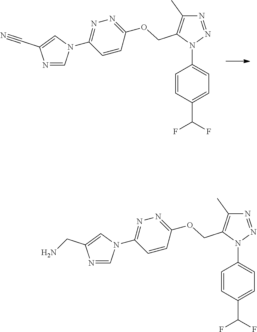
N1=NN(C2=CC=C(C(F)F)C=C2)C(COC2=NN=C(N3C=NC(C#N)=C3)C=C2)=C1C.N1=NN(C2=CC=C(C(F)F)C=C2)C(COC2=NN=C(N3C=NC(CN)=C3)C=C2)=C1C
